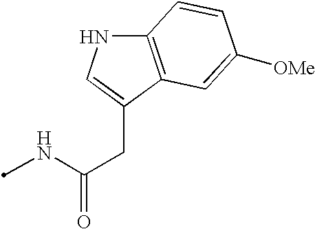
CNC(CC1=CNC2=C1C=C([OMe])C=C2)=O
